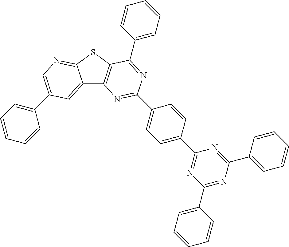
C1=C(C2=NC(C3=CC=CC=C3)=NC(C3=CC=CC=C3)=N2)C=CC(C2=NC3=C(SC4=NC=C(C5=CC=CC=C5)C=C34)C(C3=CC=CC=C3)=N2)=C1
